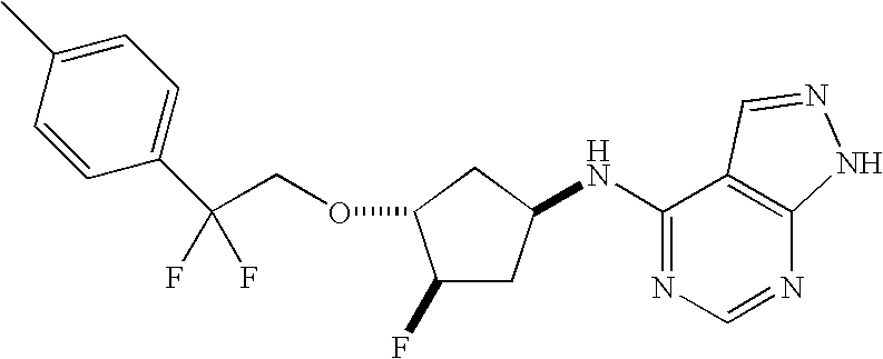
C1(F)CC(NC2=NC=NC3=C2C=NN3)CC1OCC(C1=CC=C(C)C=C1)(F)F
